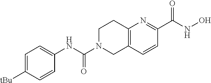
C12=C(C=CC(C(NO)=O)=N1)CN(C(NC1=CC=C([tBu])C=C1)=O)CC2
